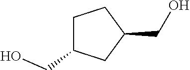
C1C(CO)CC(CO)C1
